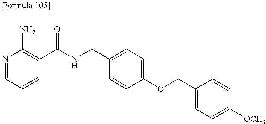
N1=CC=CC(C(NCC2=CC=C(OCC3=CC=C([OCH3])C=C3)C=C2)=O)=C1N
